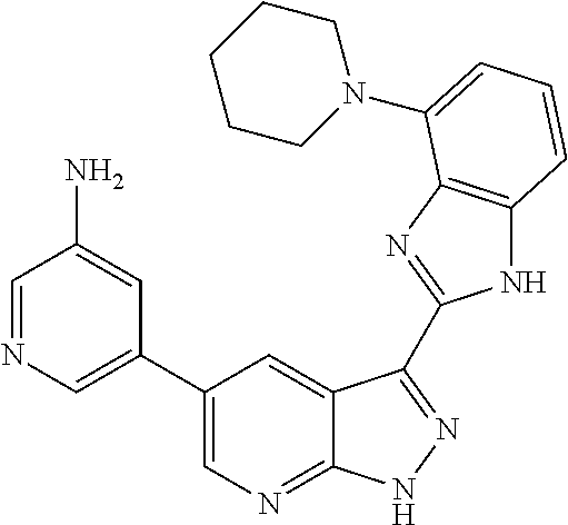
C1(C2=CN=C3C(=C2)C(C2=NC4=C(N2)C=CC=C4N2CCCCC2)=NN3)=CN=CC(N)=C1
